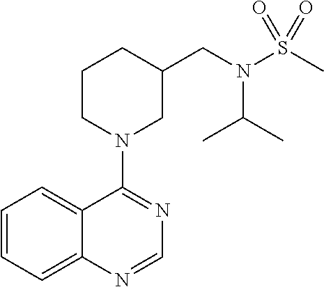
C1=CC=C2C(=C1)C(N1CC(CN(S(C)(=O)=O)C(C)C)CCC1)=NC=N2
